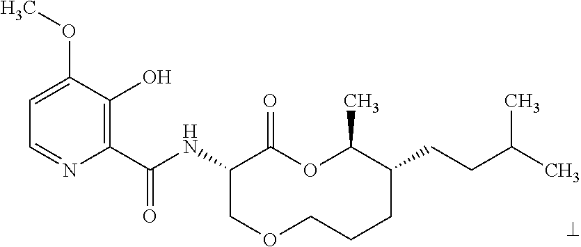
C1(C(NC2COCCCC(CCC(C)C)C(C)OC2=O)=O)=C(O)C(OC)=CC=N1
